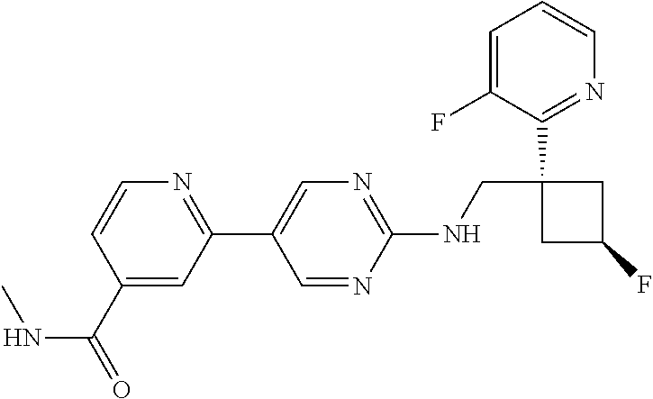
C1(NCC2(C3=NC=CC=C3F)CC(F)C2)=NC=C(C2=NC=CC(C(=O)NC)=C2)C=N1
